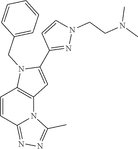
C1(C2=CC3=C(N2CC2=CC=CC=C2)C=CC2=NN=C(C)N32)=NN(CCN(C)C)C=C1
